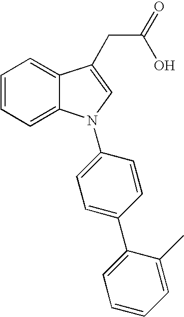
C1=CC=C2C(=C1)C(CC(=O)O)=CN2C1=CC=C(C2=CC=CC=C2C)C=C1
